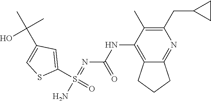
C1(S(=O)(N)=NC(NC2=C3C(=NC(CC4CC4)=C2C)CCC3)=O)=CC(C(C)(C)O)=CS1
